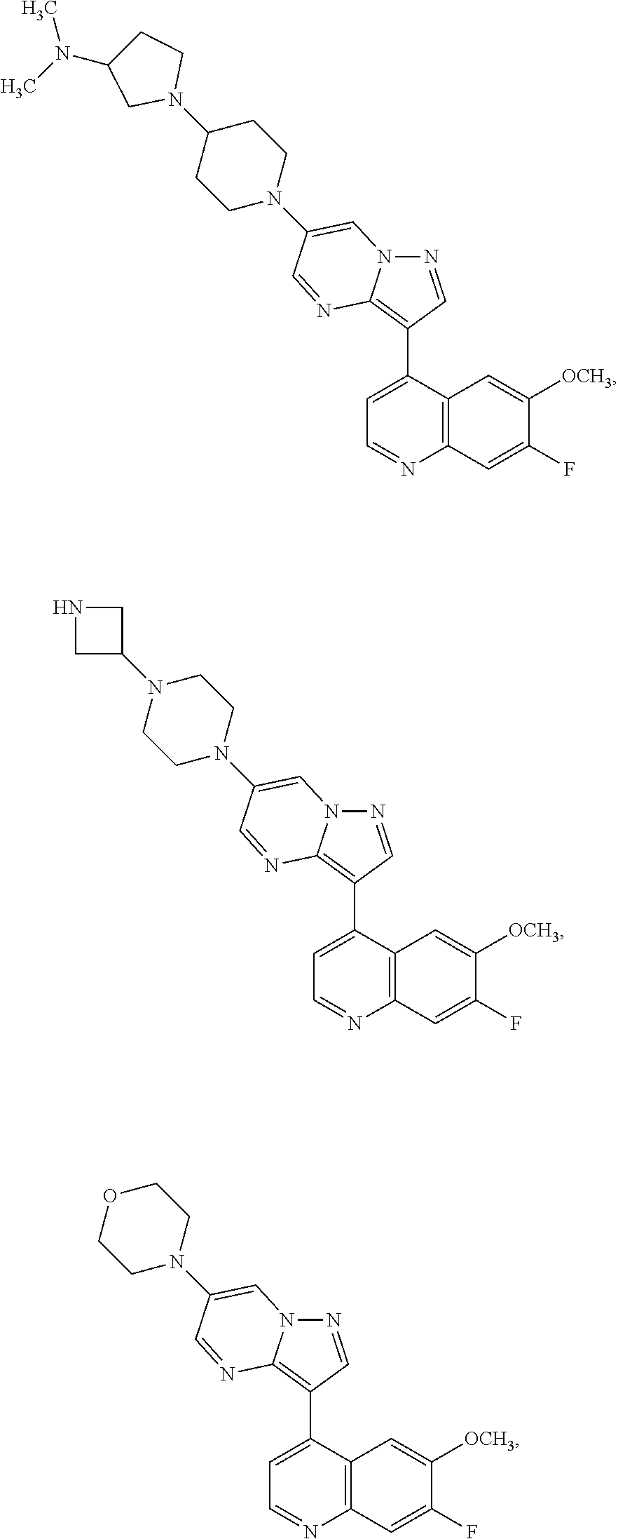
N1=CC(C2=CC=NC3=C2C=C([OCH3])C(F)=C3)=C2N1C=C(N1CCC(N3CCC(N(C)C)C3)CC1)C=N2.N1=CC(C2=CC=NC3=C2C=C([OCH3])C(F)=C3)=C2N1C=C(N1CCN(C3CNC3)CC1)C=N2.N1=CC(C2=CC=NC3=C2C=C([OCH3])C(F)=C3)=C2N1C=C(N1CCOCC1)C=N2
